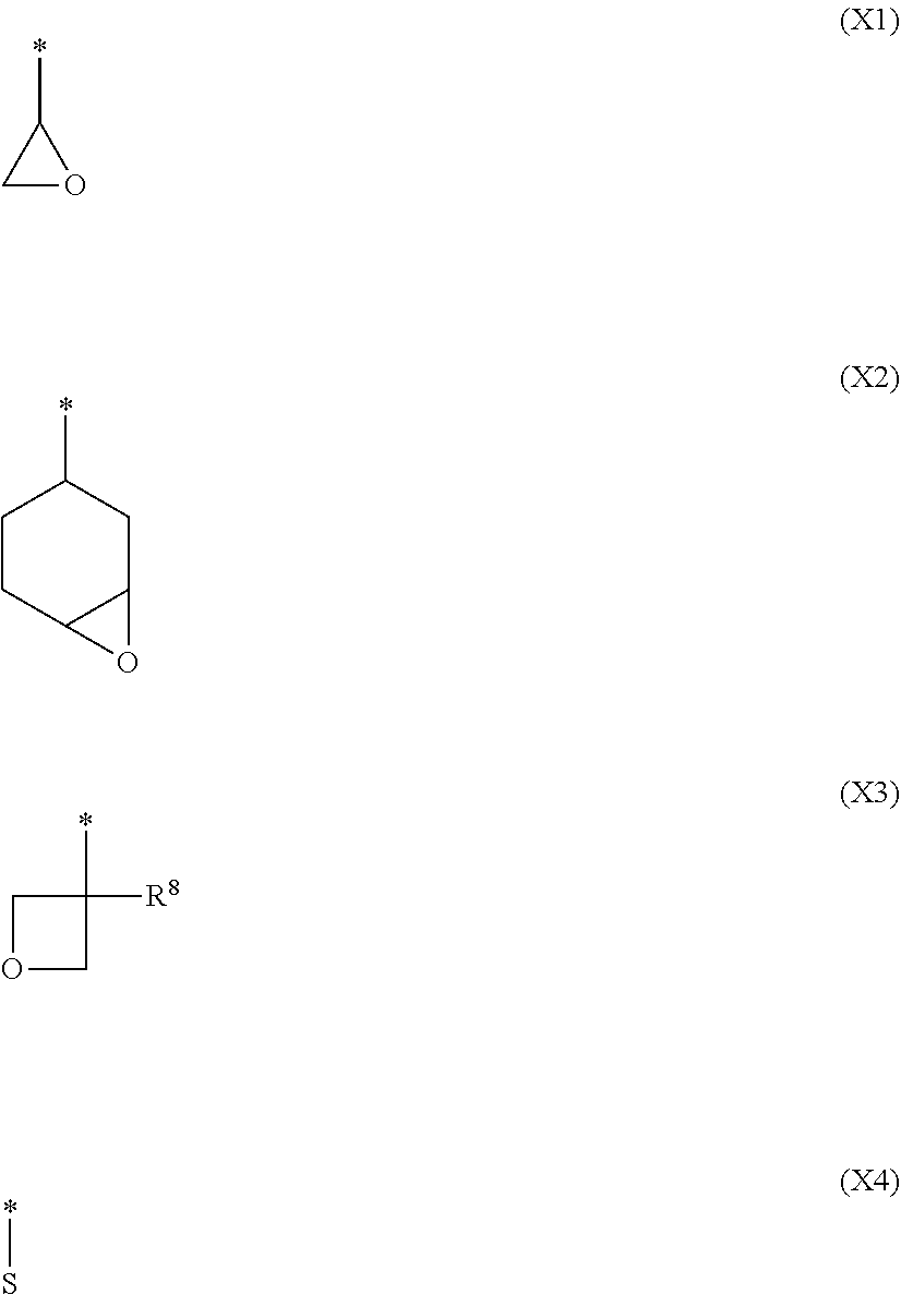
C1OC1*.C1CC2C(CC1*)O2.C1OCC1(*)[R8].*S
